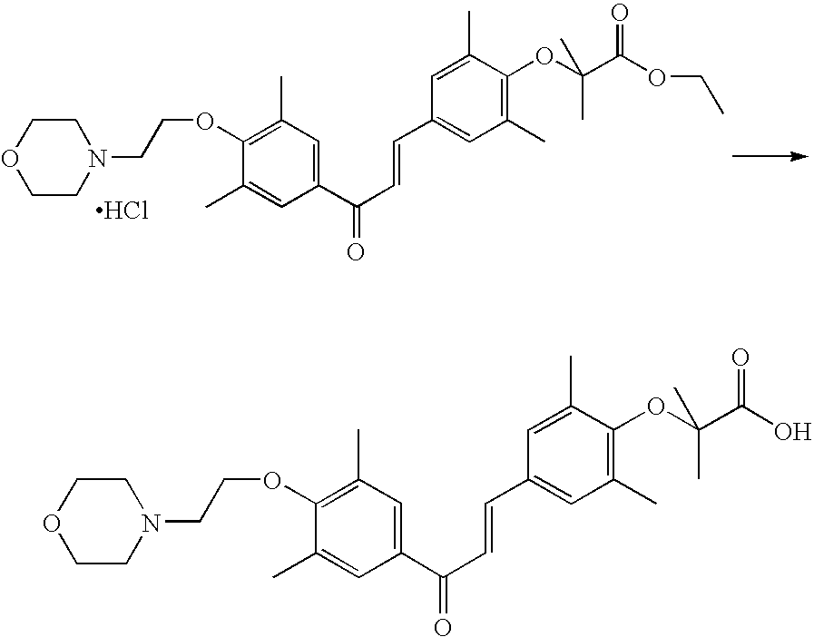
C1CN(CCOC2=C(C)C=C(C(C=CC3=CC(C)=C(OC(C(OCC)=O)(C)C)C(C)=C3)=O)C=C2C)CCO1.Cl.C1CN(CCOC2=C(C)C=C(C(C=CC3=CC(C)=C(OC(C(O)=O)(C)C)C(C)=C3)=O)C=C2C)CCO1
